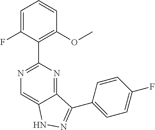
C1=C(F)C(C2=NC=C3C(=N2)C(C2=CC=C(F)C=C2)=NN3)=C(OC)C=C1
